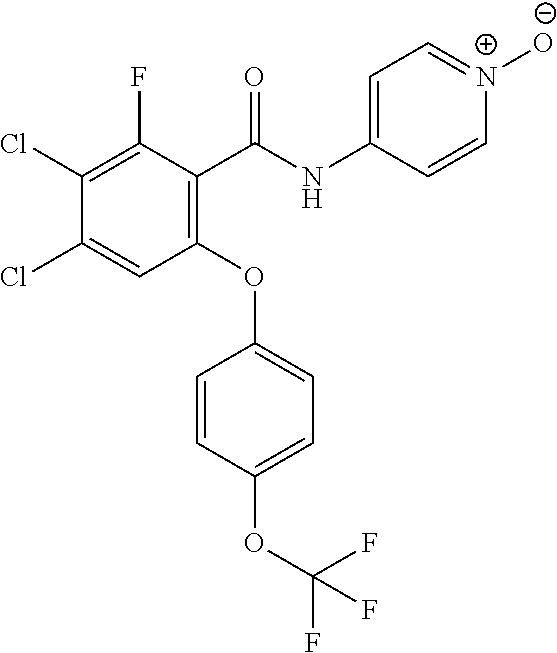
C1(C(NC2=CC=[N+]([O-])C=C2)=O)=C(OC2=CC=C(OC(F)(F)F)C=C2)C=C(Cl)C(Cl)=C1F
